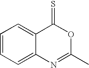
C1=CC=C2C(=C1)C(=S)OC(C)=N2
